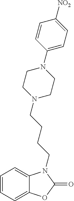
C1=CC=C2C(=C1)N(CCCCN1CCN(C3=CC=C([NO2])C=C3)CC1)C(=O)O2
